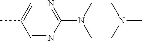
N1(C2=NC=C(C)C=N2)CCN(C)CC1
